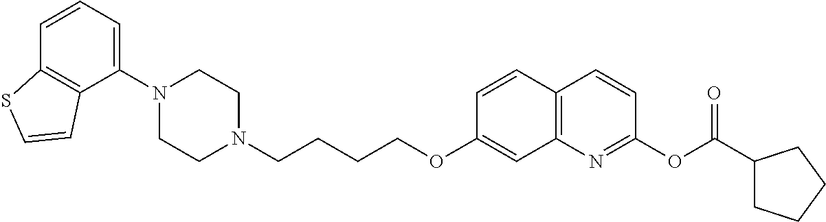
C1(N2CCN(CCCCOC3=CC4=C(C=C3)C=CC(OC(=O)C3CCCC3)=N4)CC2)=CC=CC2=C1C=CS2
